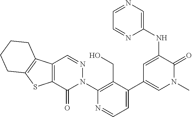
C12=C(C(=O)N(C3=C(CO)C(C4=CN(C)C(=O)C(NC5=CN=CC=N5)=C4)=CC=N3)N=C1)SC1=C2CCCC1
